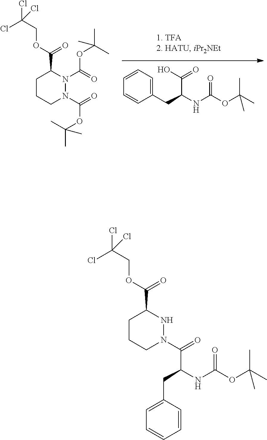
C1(CC(NC(OC(C)(C)C)=O)C(O)=O)=CC=CC=C1.ClC(COC(C1N(C(OC(C)(C)C)=O)N(C(OC(C)(C)C)=O)CCC1)=O)(Cl)Cl.ClC(COC(C1NN(C(C(CC2=CC=CC=C2)NC(=O)OC(C)(C)C)=O)CCC1)=O)(Cl)Cl
